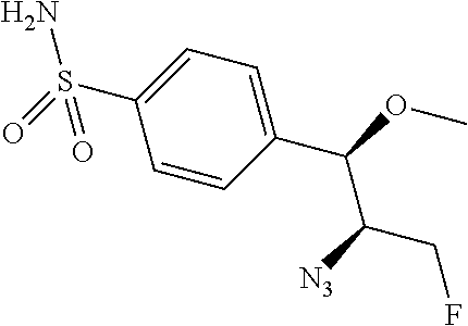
S(C1=CC=C(C(OC)C([N3])CF)C=C1)(=O)(N)=O
